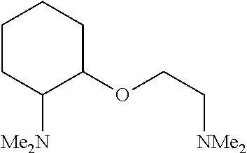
C1([Me2N])C(OCC[NMe2])CCCC1
